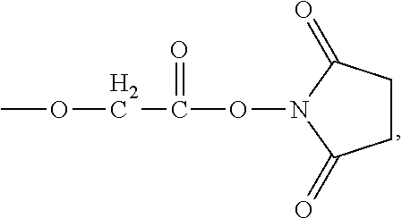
COCC(=O)ON1C(=O)CCC1=O
